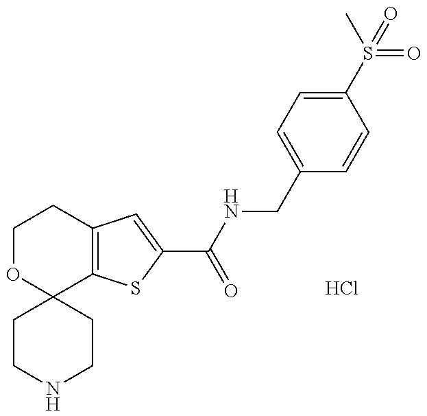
C1CNCCC12C1=C(CCO2)C=C(C(NCC2=CC=C(S(C)(=O)=O)C=C2)=O)S1.Cl
